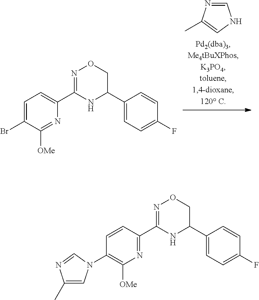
C1=C(Br)C([OMe])=NC(C2=NOCC(C3=CC=C(F)C=C3)N2)=C1.C1=NC(C)=CN1.C1=CC(C2=NOCC(C3=CC=C(F)C=C3)N2)=NC([OMe])=C1N1C=C(C)N=C1
